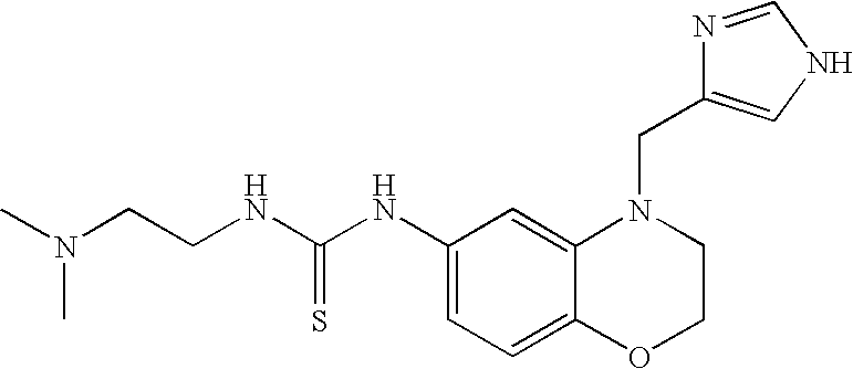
C1(NC(NCCN(C)C)=S)=CC=C2C(=C1)N(CC1=CNC=N1)CCO2
